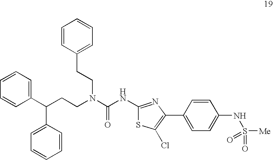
C1(C(CCN(C(=O)NC2=NC(C3=CC=C(NS([Me])(=O)=O)C=C3)=C(Cl)S2)CCC2=CC=CC=C2)C2=CC=CC=C2)=CC=CC=C1
